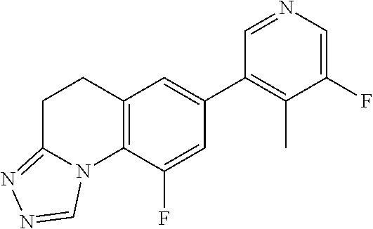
C1(F)=CN=CC(C2=CC3=C(C(F)=C2)N2C(=NN=C2)CC3)=C1C
